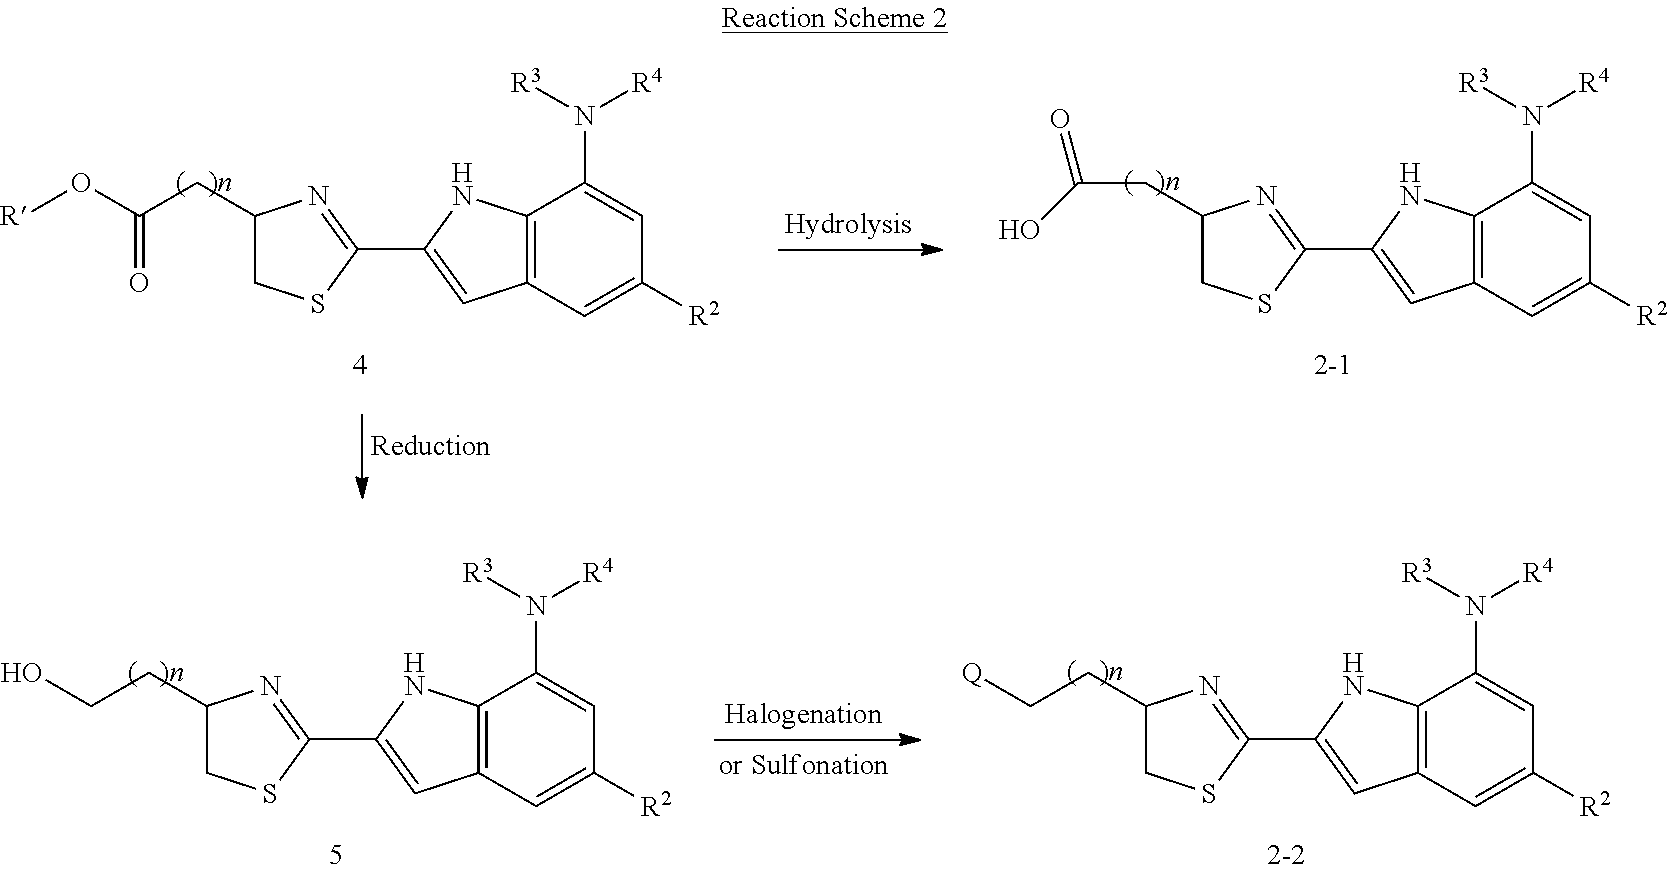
C12=C(C=C([R2])C=C1N([R3])[R4])C=C(C1=NC(CC(=O)O)CS1)N2.C12=C(C=C([R2])C=C1N([R3])[R4])C=C(C1=NC(CC(=O)O[R])CS1)N2.C12=C(C=C([R2])C=C1N([R3])[R4])C=C(C1=NC(CCO)CS1)N2.C12=C(C=C([R2])C=C1N([R3])[R4])C=C(C1=NC(CC[Q])CS1)N2
